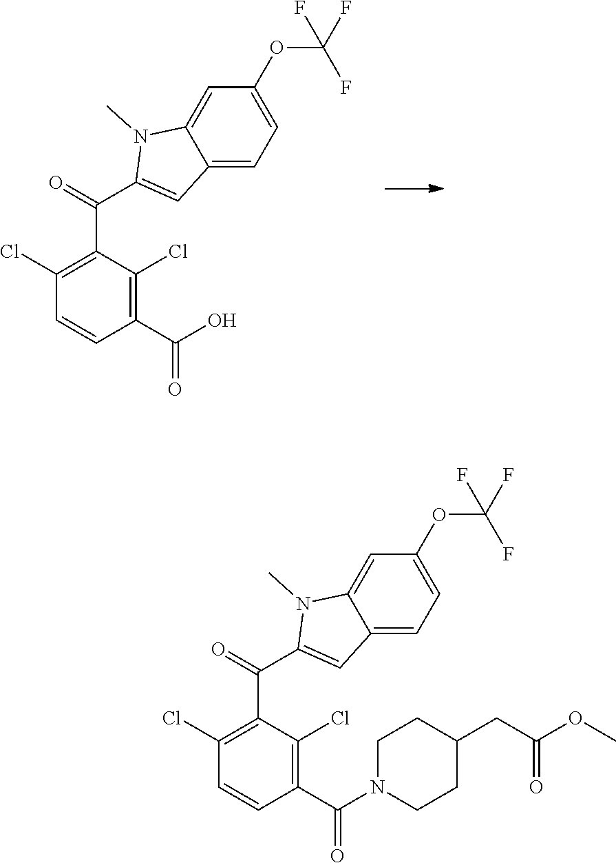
C1(OC(F)(F)F)=CC=C2C(=C1)N(C)C(C(C1=C(Cl)C=CC(C(O)=O)=C1Cl)=O)=C2.C1(OC(F)(F)F)=CC=C2C(=C1)N(C)C(C(C1=C(Cl)C=CC(C(N3CCC(CC(OC)=O)CC3)=O)=C1Cl)=O)=C2
